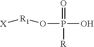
O(P(=O)([R])O)[R1][X]
